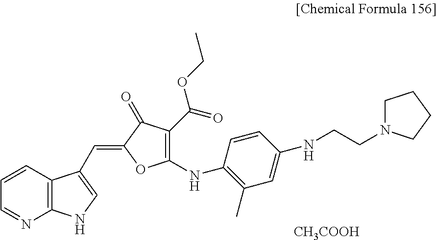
C1=NC2=C(C=C1)C(C=C1OC(NC3=C(C)C=C(NCCN4CCCC4)C=C3)=C(C(=O)OCC)C1=O)=CN2.[CH3COOH]
